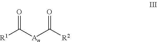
[R1]C([An]C([R2])=O)=O
